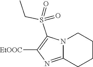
C12=NC([EtOOC])=C(S(CC)(=O)=O)N1CCCC2
